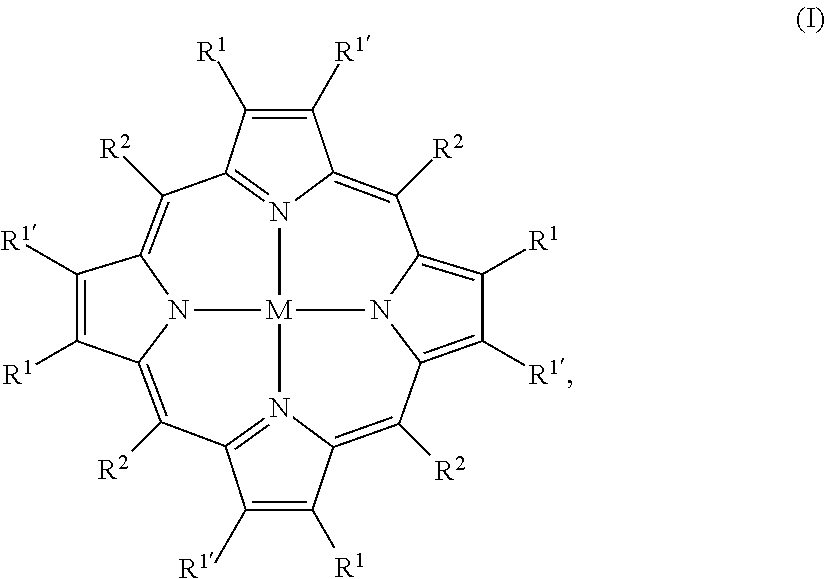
C12=C([R2])C3=C([R1])C([R1])=C4N3[M]35N6C(=C([R2])C(=N13)C([R1])=C2[R1])C([R1])=C([R1])C6=C([R2])C1=N5C(=C4[R2])C([R1])=C1[R1]
